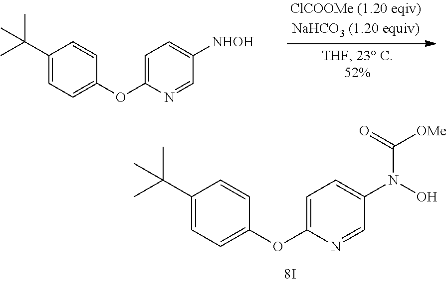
C1(OC2=CC=C(C(C)(C)C)C=C2)=CC=C([NHOH])C=N1.C1(OC2=CC=C(C(C)(C)C)C=C2)=CC=C(N(O)C(=O)[OMe])C=N1
